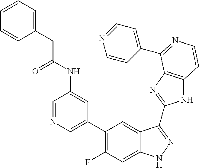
C1=C(C2=C(F)C=C3C(=C2)C(C2=NC4=C(N2)C=CN=C4C2=CC=NC=C2)=NN3)C=C(NC(=O)CC2=CC=CC=C2)C=N1
